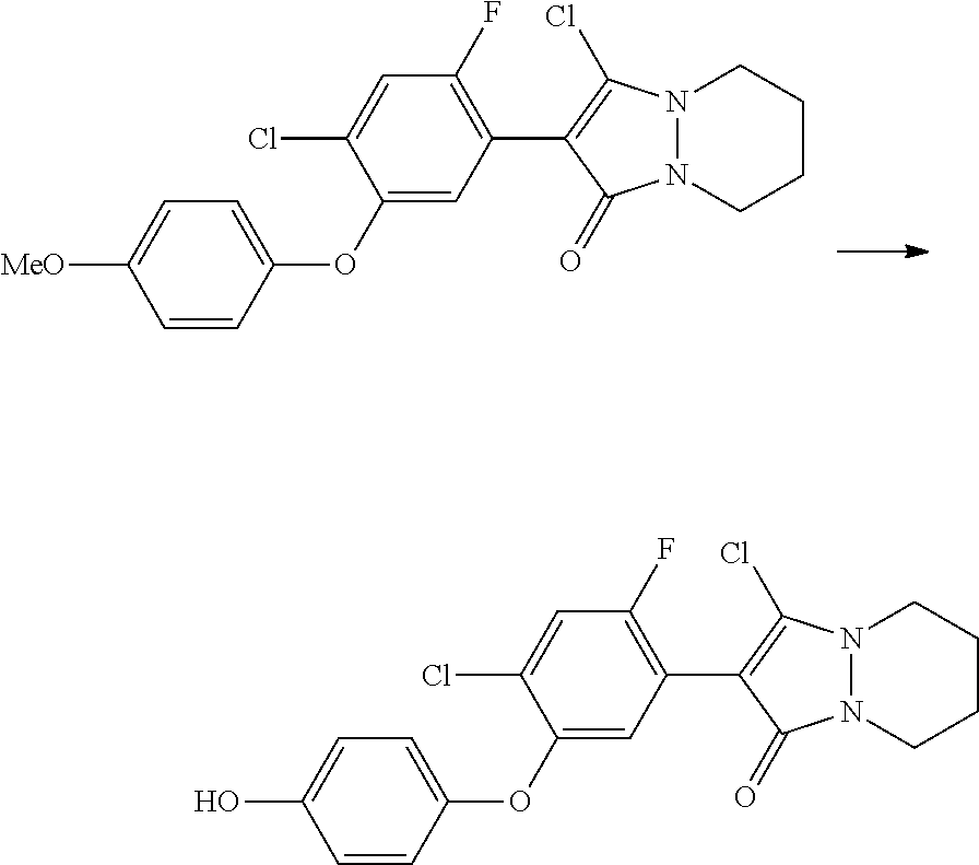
C1=CC(OC2=CC(C3=C(Cl)N4N(C3=O)CCCC4)=C(F)C=C2Cl)=CC=C1[MeO].C1=CC(OC2=CC(C3=C(Cl)N4N(C3=O)CCCC4)=C(F)C=C2Cl)=CC=C1O
